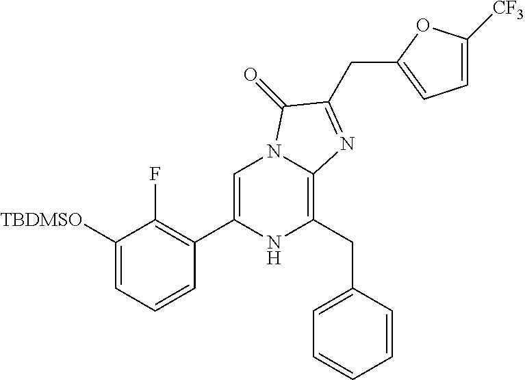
C1([TBDMSO])=CC=CC(C2=CN3C(=C(CC4=CC=CC=C4)N2)N=C(CC2=CC=C([CF3])O2)C3=O)=C1F
